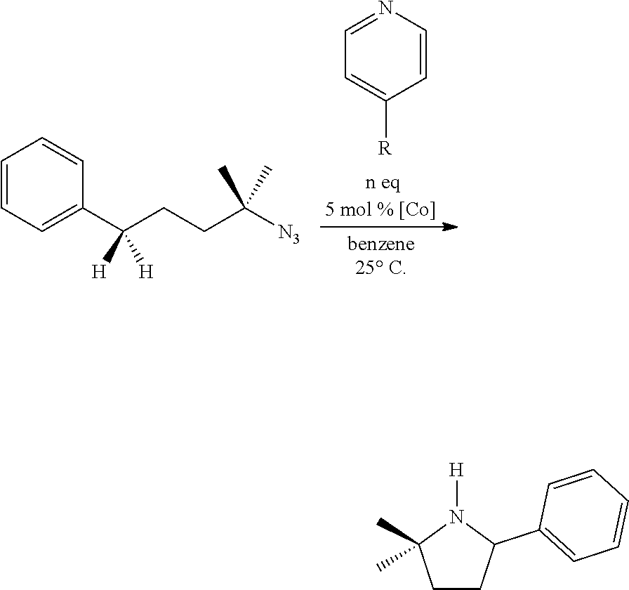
C1=CN=CC=C1[R].C1=CC=C(C(CCC([N3])(C)C)([H])[H])C=C1.C1CC(C2=CC=CC=C2)N([H])C1(C)C
